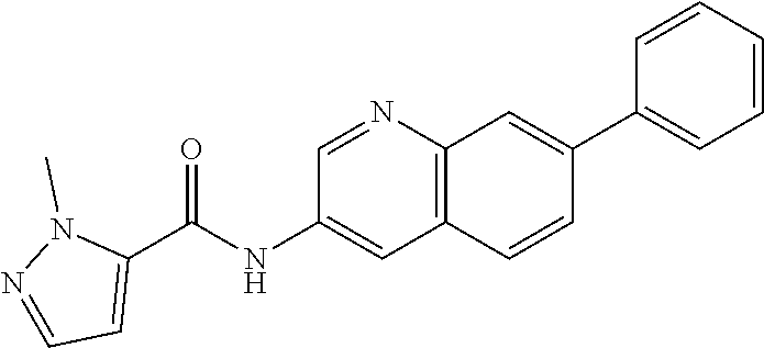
C12=C(C=C(NC(C3=CC=NN3C)=O)C=N1)C=CC(C1=CC=CC=C1)=C2
